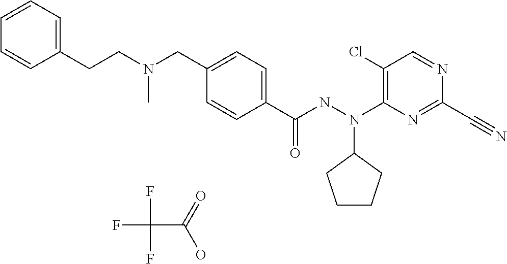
C1=CC(C(NN(C2=C(Cl)C=NC(C#N)=N2)C2CCCC2)=O)=CC=C1CN(CCC1=CC=CC=C1)C.FC(F)(F)C(=O)O
